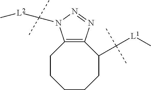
C1CCC(C([L1]C)(C)C)C2=C(CC1)N(C([L2]C)(C)C)N=N2
